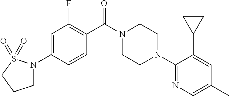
C1=C(N2CCCS2(=O)=O)C=CC(C(N2CCN(C3=NC=C(C)C=C3C3CC3)CC2)=O)=C1F
